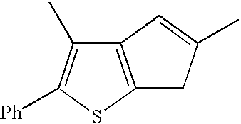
C12=C(SC([Ph])=C1C)CC(C)=C2
